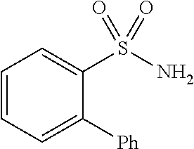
C1=CC=C([Ph])C(S(N)(=O)=O)=C1
